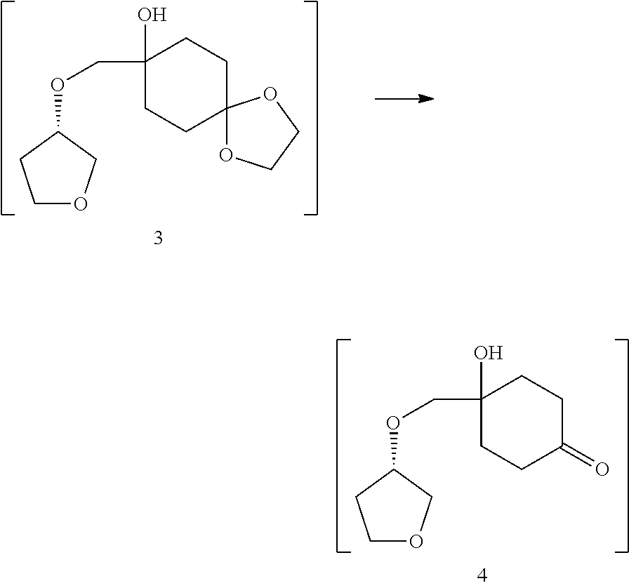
C1(O)(COC2CCOC2)CCC(=O)CC1.C1(O)(COC2CCOC2)CCC2(CC1)OCCO2
